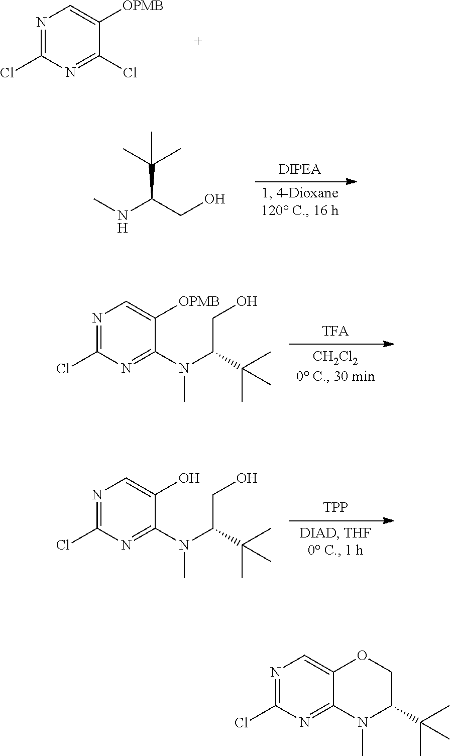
N1=C(Cl)N=C(Cl)C([OPMB])=C1.C(C(CO)NC)(C)(C)C.N1=C(Cl)N=C(N(C(C(C)(C)C)CO)C)C([OPMB])=C1.N1=C(Cl)N=C(N(C(C(C)(C)C)CO)C)C(O)=C1.[TPP].N1=C(Cl)N=C2C(=C1)OCC(C(C)(C)C)N2C
